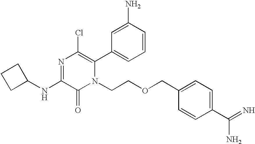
C1(NC2=NC(Cl)=C(C3=CC=CC(N)=C3)N(CCOCC3=CC=C(C(=N)N)C=C3)C2=O)CCC1
